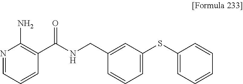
N1=CC=CC(C(NCC2=CC(SC3=CC=CC=C3)=CC=C2)=O)=C1N
